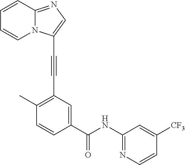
C1=CC2=NC=C(C#CC3=C(C)C=CC(C(NC4=NC=CC([CF3])=C4)=O)=C3)N2C=C1
